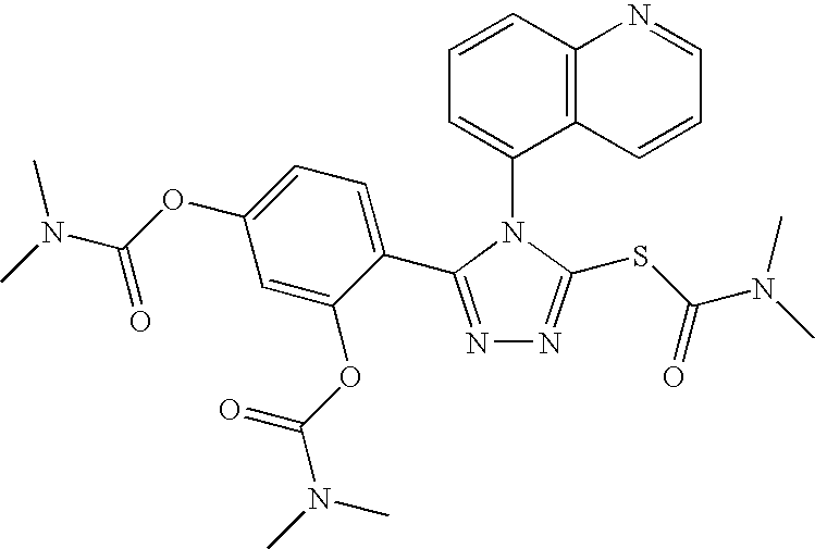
C1=CC2=C(C(N3C(SC(N(C)C)=O)=NN=C3C3=CC=C(OC(N(C)C)=O)C=C3OC(N(C)C)=O)=C1)C=CC=N2
